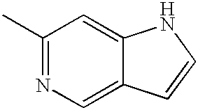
C12=CC(C)=NC=C1C=CN2
